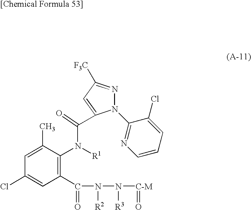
N1(C2=NC=CC=C2Cl)N=C([F3C])C=C1C(=O)N([R1])C1=C(C(=O)N([R2])N([R3])[C-M]=O)C=C(Cl)C=C1C
